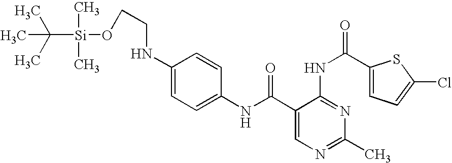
C1(NC(=O)C2=CN=C(C)N=C2NC(=O)C2=CC=C(Cl)S2)=CC=C(NCCO[Si](C(C)(C)C)(C)C)C=C1
